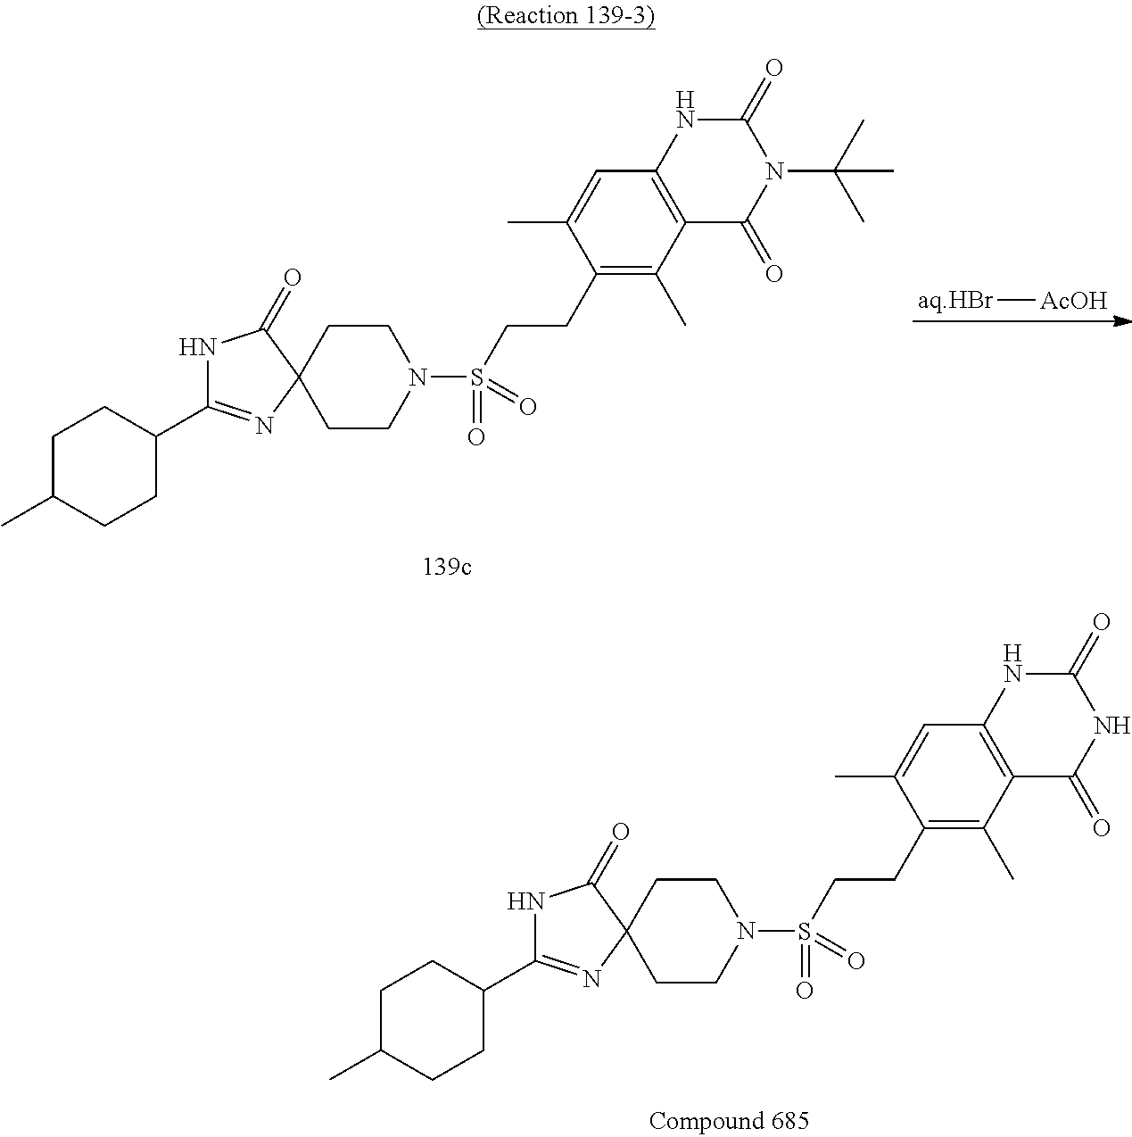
C1CN(S(CCC2=C(C)C3=C(C=C2C)NC(=O)NC3=O)(=O)=O)CCC12C(=O)NC(C1CCC(C)CC1)=N2.C1CN(S(CCC2=C(C)C3=C(C=C2C)NC(=O)N(C(C)(C)C)C3=O)(=O)=O)CCC12C(=O)NC(C1CCC(C)CC1)=N2.[aq.HBr][AcOH]
